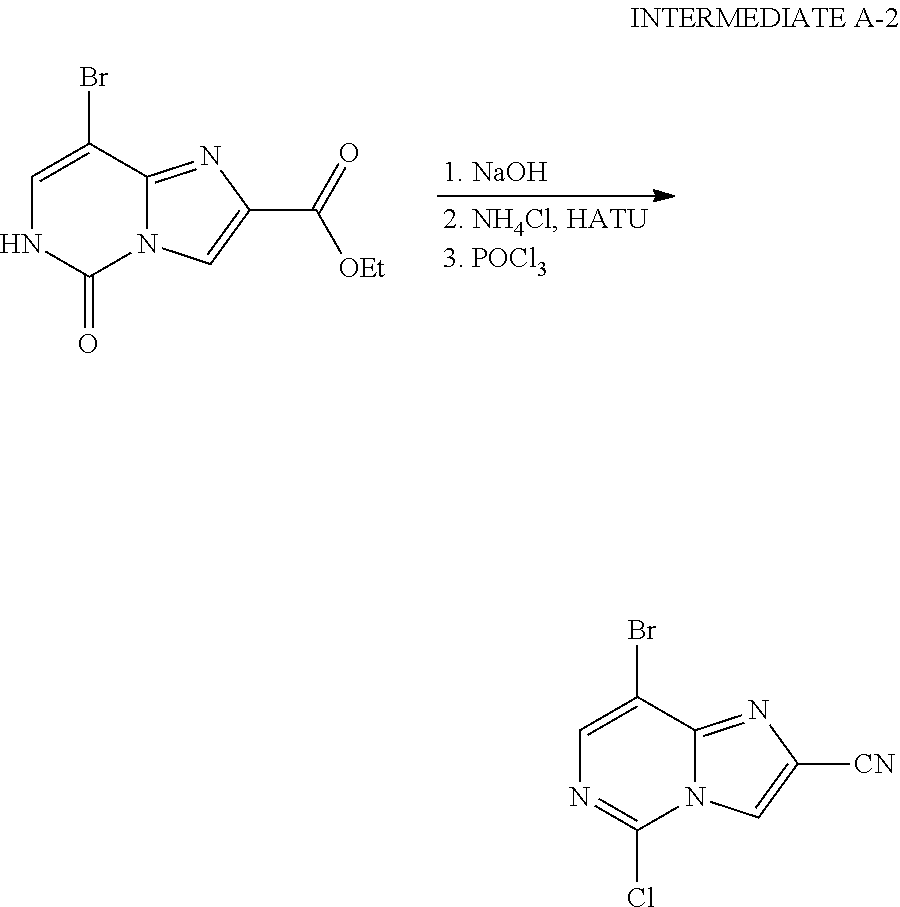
C1=C(Br)C2=NC(C([OEt])=O)=CN2C(=O)N1.C1=C(Br)C2=NC([CN])=CN2C(Cl)=N1
